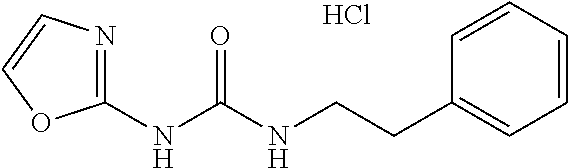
C1(CCNC(NC2=NC=CO2)=O)=CC=CC=C1.Cl
